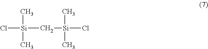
Cl[Si](C[Si](Cl)(C)C)(C)C
